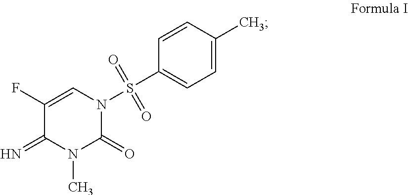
C1(S(N2C=C(F)C(=N)N(C)C2=O)(=O)=O)=CC=C(C)C=C1
